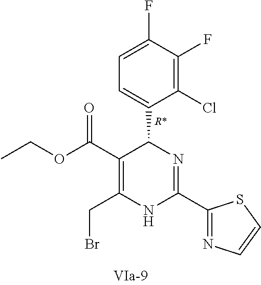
C1(C(OCC)=O)=C(CBr)NC(C2=NC=CS2)=NC1C1=CC=C(F)C(F)=C1Cl
